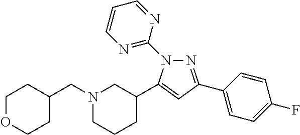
N1=C(C2=CC=C(F)C=C2)C=C(C2CN(CC3CCOCC3)CCC2)N1C1=NC=CC=N1
